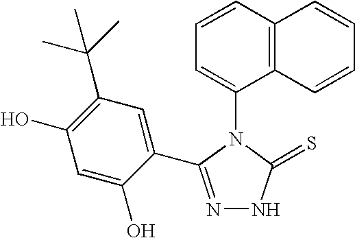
N1=C(C2=CC(C(C)(C)C)=C(O)C=C2O)N(C2=CC=CC3=C2C=CC=C3)C(=S)N1
